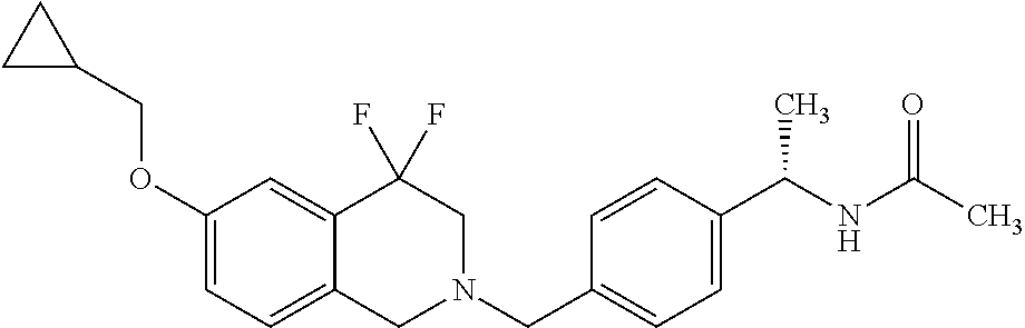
C1(OCC2CC2)=CC=C2C(=C1)C(F)(F)CN(CC1=CC=C(C(NC(C)=O)C)C=C1)C2
